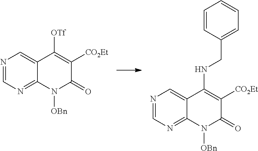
N1=CN=C2C(=C1)C([OTf])=C([CO2Et])C(=O)N2[OBn].N1=CN=C2C(=C1)C(NCC1=CC=CC=C1)=C([CO2Et])C(=O)N2[OBn]
